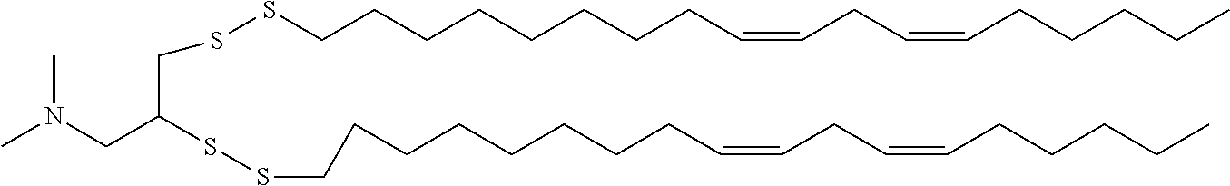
N(CC(CSSCCCCCCCCC=CCC=CCCCCC)SSCCCCCCCCC=CCC=CCCCCC)(C)C
